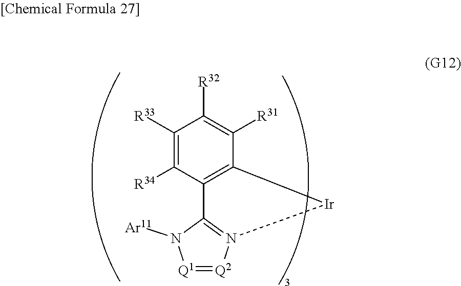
C1([R33])=C([R34])C2=C(C([R31])=C1[R32])[Ir]N1=C2N([Ar11])[Q1]=[Q2]1
